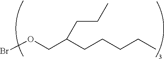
BrOCC(CCCCC)CCC
